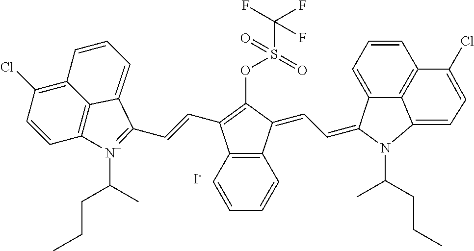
O(C1=C(C=CC2=[N+](C(CCC)C)C3=C4C(=C(Cl)C=C3)C=CC=C42)C2=C(C1=CC=C1C3=CC=CC4=C3C(=CC=C4Cl)N1C(CCC)C)C=CC=C2)S(C(F)(F)F)(=O)=O.[I-]
